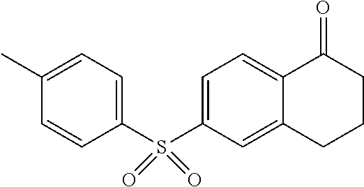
C1=CC(S(C2=CC=C3C(=C2)CCCC3=O)(=O)=O)=CC=C1C
